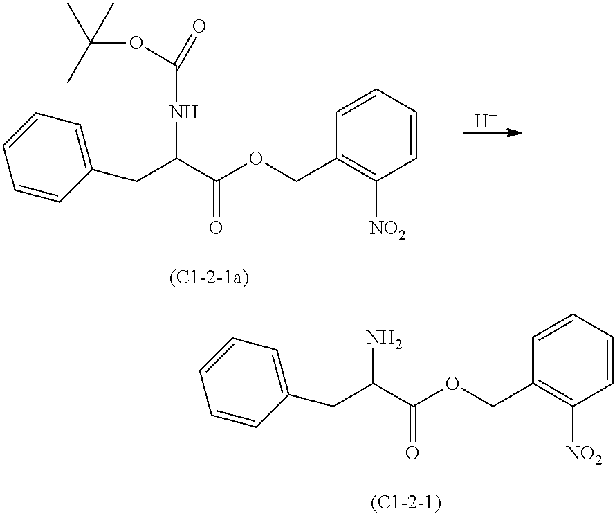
C1=CC([NO2])=C(COC(C(CC2=CC=CC=C2)NC(=O)OC(C)(C)C)=O)C=C1.[H].C1=CC([NO2])=C(COC(C(CC2=CC=CC=C2)N)=O)C=C1
